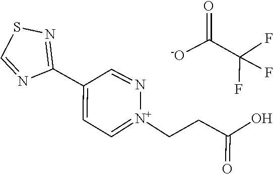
O=C(CC[N+]1=CC=C(C2=NSC=N2)C=N1)O.C(C(F)(F)F)([-O])=O
